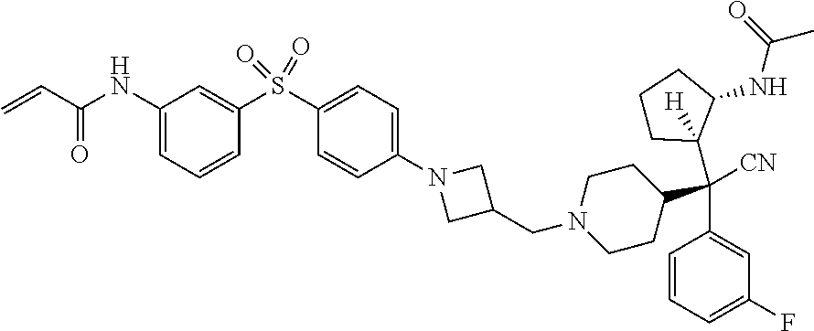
C1(S(C2=CC(NC(C=C)=O)=CC=C2)(=O)=O)=CC=C(N2CC(CN3CCC(C(C4=CC(F)=CC=C4)([CN])C4([H])CCCC4NC(=O)C)CC3)C2)C=C1
